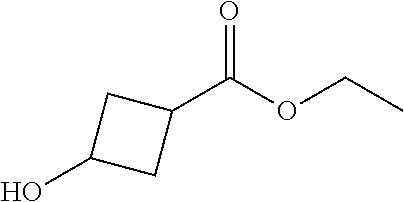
OC1CC(C(OCC)=O)C1
